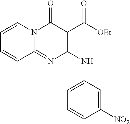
C1=CN2C(=NC(NC3=CC=CC([NO2])=C3)=C(C([OEt])=O)C2=O)C=C1
